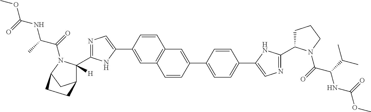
C1=C(C2=CN=C(C3([H])C4CC(N3C(=O)C(C)NC(=O)OC)CC4)N2)C=CC2=C1C=CC(C1=CC=C(C3=CN=C(C4CCCN4C(=O)C(C(C)C)NC(=O)OC)N3)C=C1)=C2
